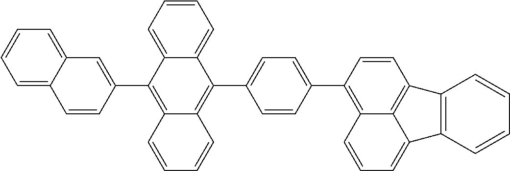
C1=C2C(=CC=C1)C=C(C1=C3C(=C(C4=CC=C(C5=C6C7=C(C=C5)C5=C(C7=CC=C6)C=CC=C5)C=C4)C4=CC=CC=C14)C=CC=C3)C=C2
